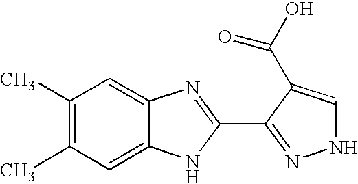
C1(C)=C(C)C=C2C(=C1)N=C(C1=NNC=C1C(O)=O)N2
